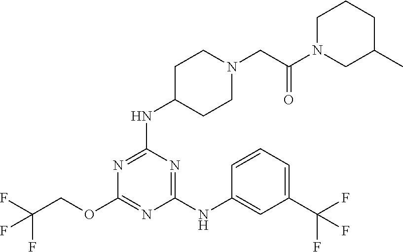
N1=C(NC2=CC(C(F)(F)F)=CC=C2)N=C(OCC(F)(F)F)N=C1NC1CCN(CC(N2CC(C)CCC2)=O)CC1
